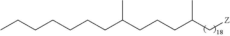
C(C(C[Z])C)CCC(CCCCCCC)C
